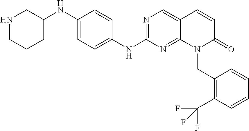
C1(NC2=CC=C(NC3=NC=C4C(=N3)N(CC3=C(C(F)(F)F)C=CC=C3)C(=O)C=C4)C=C2)CNCCC1
